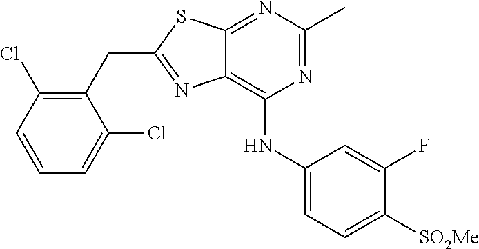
C1(CC2=NC3=C(NC4=CC=C([SO2Me])C(F)=C4)N=C(C)N=C3S2)=C(Cl)C=CC=C1Cl
